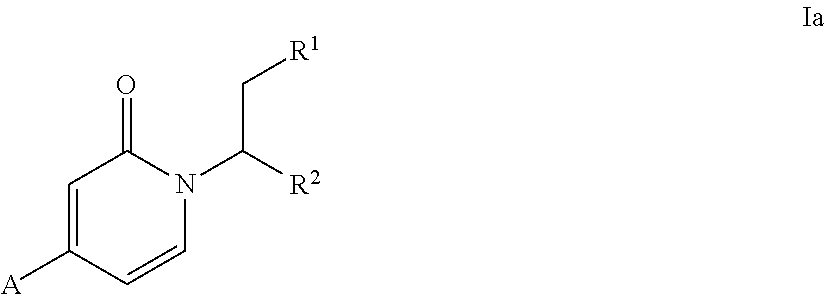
C1=C([A])C=CN(C([R2])C[R1])C1=O
